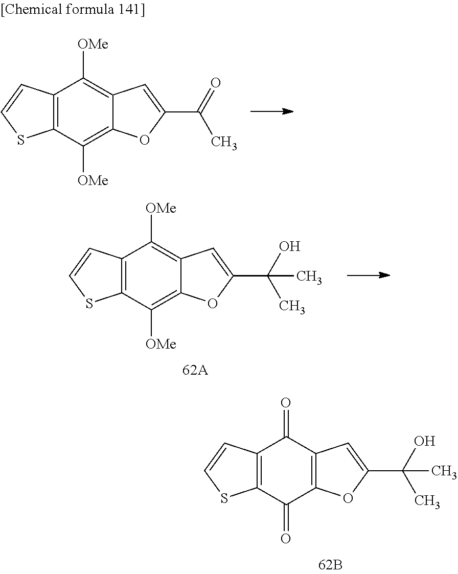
C12=C(C([OMe])=C3C(=C1[OMe])C=C(C(=O)C)O3)SC=C2.C12=C(C(=O)C3=C(C1=O)C=C(C(O)(C)C)O3)SC=C2.C12=C(C([OMe])=C3C(=C1[OMe])C=C(C(O)(C)C)O3)SC=C2
